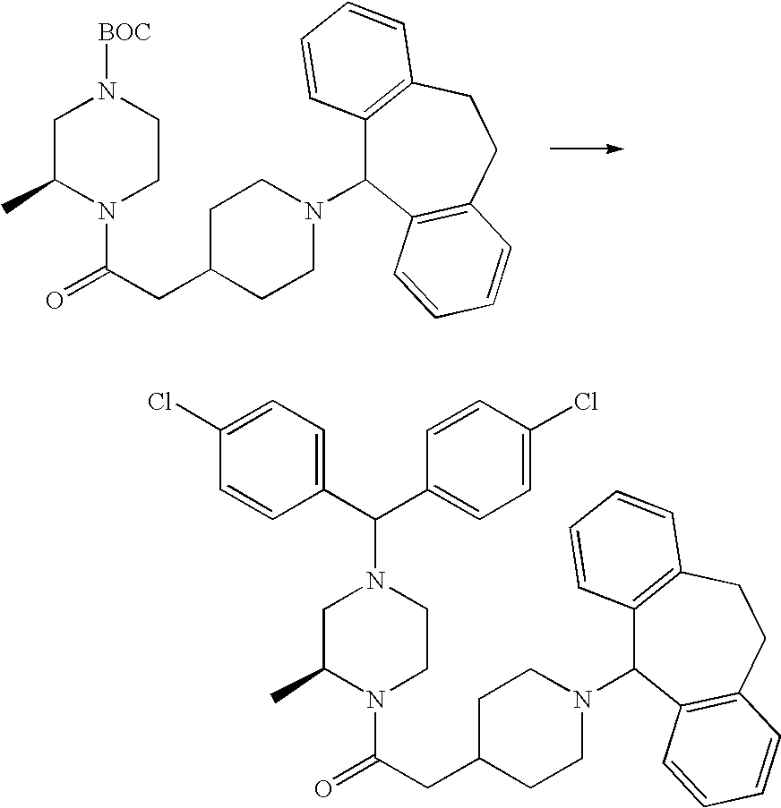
C1C(C)N(C(=O)CC2CCN(C3C4=C(CCC5=C3C=CC=C5)C=CC=C4)CC2)CCN1[BOC].C1C(C)N(C(=O)CC2CCN(C3C4=C(CCC5=C3C=CC=C5)C=CC=C4)CC2)CCN1C(C1=CC=C(Cl)C=C1)C1=CC=C(Cl)C=C1
